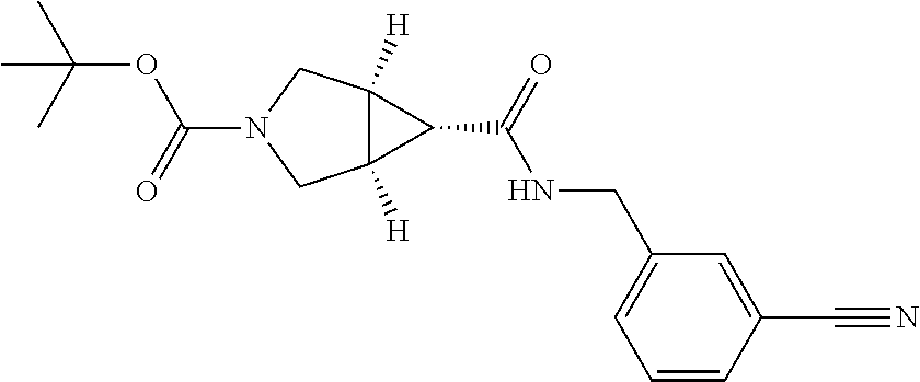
C1=C(C#N)C=CC=C1CNC(C1C2([H])C1([H])CN(C(=O)OC(C)(C)C)C2)=O
